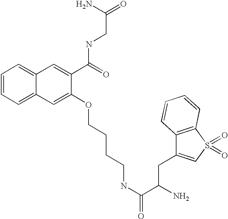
C1=CC=C2C(=C1)C=C(C(=O)NCC(=O)N)C(OCCCCNC(=O)C(N)CC1=CS(=O)(=O)C3=C1C=CC=C3)=C2
